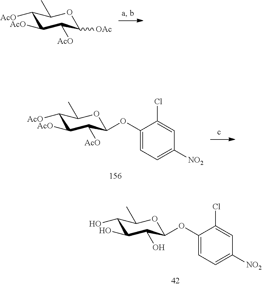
C1([AcO])C([AcO])C([AcO])C([OAc])OC1C.C1(O)C(O)C(O)C(OC2=CC=C([NO2])C=C2Cl)OC1C.C1([AcO])C([AcO])C([AcO])C(OC2=CC=C([NO2])C=C2Cl)OC1C
